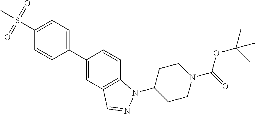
C1=C(C2=CC3=C(C=C2)N(C2CCN(C(=O)OC(C)(C)C)CC2)N=C3)C=CC(S(C)(=O)=O)=C1
